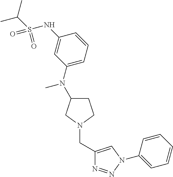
C1(N(C)C2=CC=CC(NS(=O)(=O)C(C)C)=C2)CCN(CC2=CN(C3=CC=CC=C3)N=N2)C1
